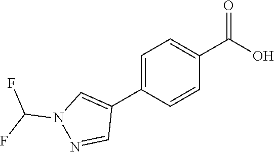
C1=C(C2=CN(C(F)F)N=C2)C=CC(C(O)=O)=C1
